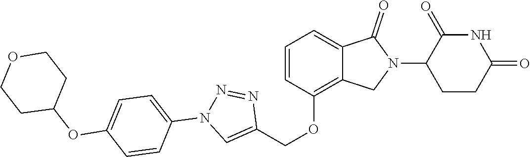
C1(OCC2=CN(C3=CC=C(OC4CCOCC4)C=C3)N=N2)=C2C(=CC=C1)C(=O)N(C1CCC(=O)NC1=O)C2
